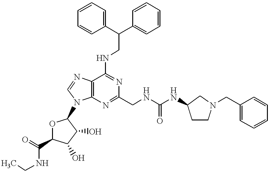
C12=C(N=C(CNC(=O)NC3CCN(CC4=CC=CC=C4)C3)N=C1NCC(C1=CC=CC=C1)C1=CC=CC=C1)N(C1OC(C(=O)NCC)C(O)C1O)C=N2
